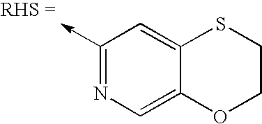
C1(->C)=NC=C2C(=C1)SCCO2
